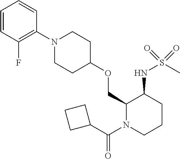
C1(COC2CCN(C3=C(F)C=CC=C3)CC2)N(C(C2CCC2)=O)CCCC1NS(C)(=O)=O
